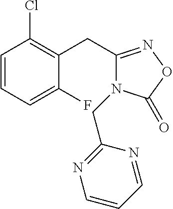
C1=CC=C(F)C(CC2=NOC(=O)N2CC2=NC=CC=N2)=C1Cl
